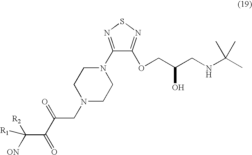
C1(N2CCN(CC(=O)C(C([ON])([R2])[R1])=O)CC2)=NSN=C1OCC(CNC(C)(C)C)O
